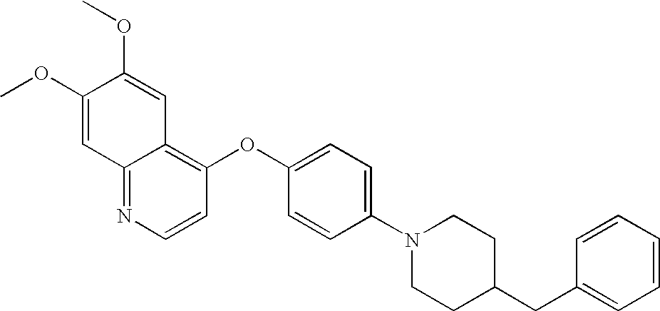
COC1=CC2=NC=CC(OC3=CC=C(N4CCC(CC5=CC=CC=C5)CC4)C=C3)=C2C=C1OC
